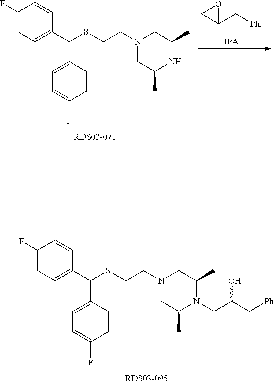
C1(F)=CC=C(C(C2=CC=C(F)C=C2)SCCN2CC(C)N(CC(C[Ph])O)C(C)C2)C=C1.C1(C[Ph])OC1.C1(F)=CC=C(C(C2=CC=C(F)C=C2)SCCN2CC(C)NC(C)C2)C=C1
